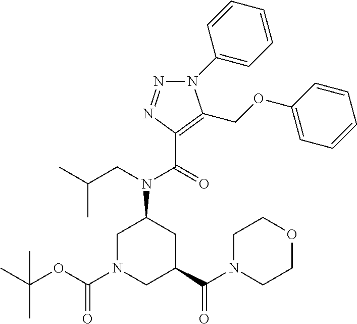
C1N(C(OC(C)(C)C)=O)CC(C(N2CCOCC2)=O)CC1N(CC(C)C)C(=O)C1=C(COC2=CC=CC=C2)N(C2=CC=CC=C2)N=N1
